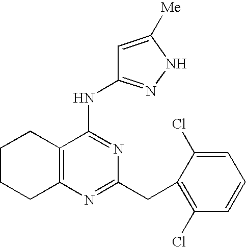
C1CCC2=C(C1)C(NC1=NNC([Me])=C1)=NC(CC1=C(Cl)C=CC=C1Cl)=N2
